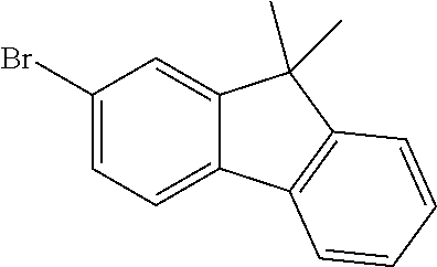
C12=CC(Br)=CC=C1C1=C(C2(C)C)C=CC=C1
